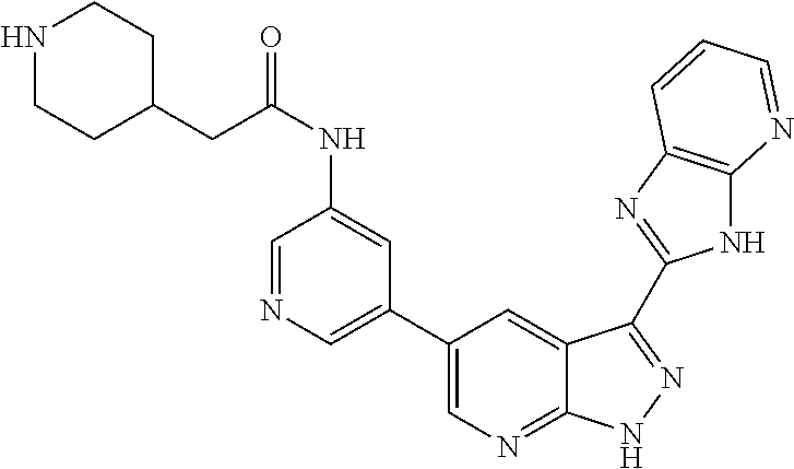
C1(C2=CN=CC(NC(CC3CCNCC3)=O)=C2)=CN=C2C(=C1)C(C1=NC3=C(N1)N=CC=C3)=NN2
